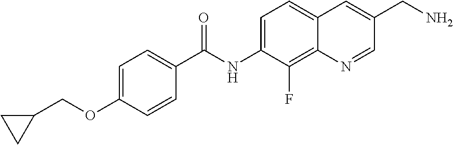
C1(COC2=CC=C(C(NC3=CC=C4C(=C3F)N=CC(CN)=C4)=O)C=C2)CC1
